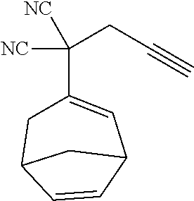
C(C1=CC2C=CC(C1)C2)([NC])(CC#C)[NC]
